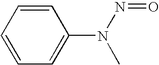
C1=CC=C(N(C)N=O)C=C1
